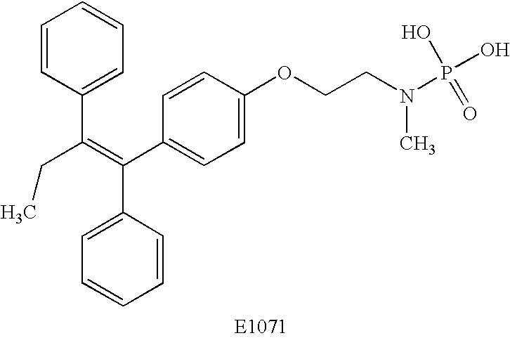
C1=CC(C(=C(C2=CC=C(OCCN(P(O)(=O)O)C)C=C2)C2=CC=CC=C2)CC)=CC=C1
